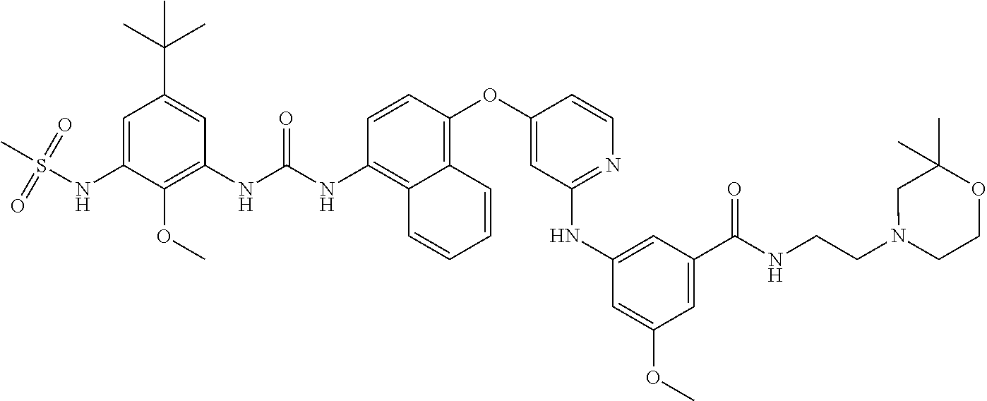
C1=CC(OC2=CC(NC3=CC(C(NCCN4CCOC(C)(C)C4)=O)=CC(OC)=C3)=NC=C2)=C2C(=C1NC(NC1=C(OC)C(NS(C)(=O)=O)=CC(C(C)(C)C)=C1)=O)C=CC=C2
